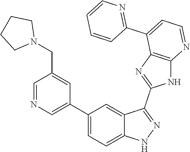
C1=NC=C(C2=CC=C3C(=C2)C(C2=NC4=C(N2)N=CC=C4C2=NC=CC=C2)=NN3)C=C1CN1CCCC1
